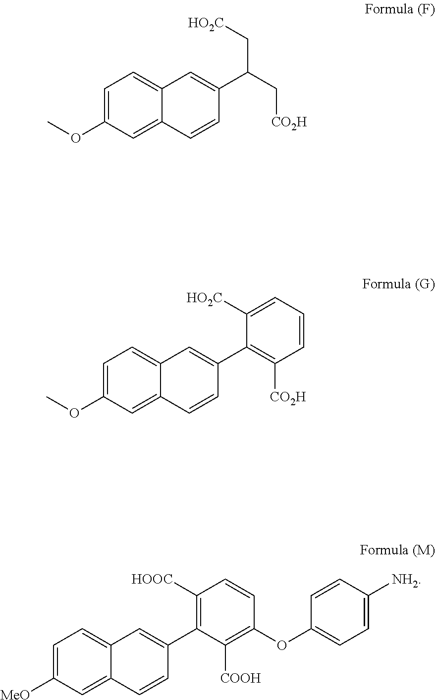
C1=C(OC)C=C2C(=C1)C=C(C(C[CO2H])C[HO2C])C=C2.C1=C(OC)C=C2C(=C1)C=C(C1=C([CO2H])C=CC=C1[HO2C])C=C2.C1=C([MeO])C=C2C(=C1)C=C(C1=C([HOOC])C=CC(OC3=CC=C([NH2])C=C3)=C1[COOH])C=C2
